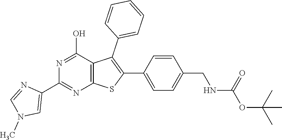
C12=C(C(O)=NC(C3=CN(C)C=N3)=N1)C(C1=CC=CC=C1)=C(C1=CC=C(CNC(OC(C)(C)C)=O)C=C1)S2
